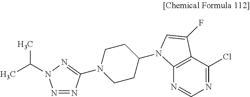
N1=C(Cl)C2=C(N=C1)N(C1CCN(C3=NN(C(C)C)N=N3)CC1)C=C2F
